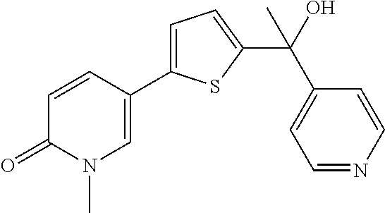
C1=CC(C2=CC=C(C(O)(C3=CC=NC=C3)C)S2)=CN(C)C1=O
